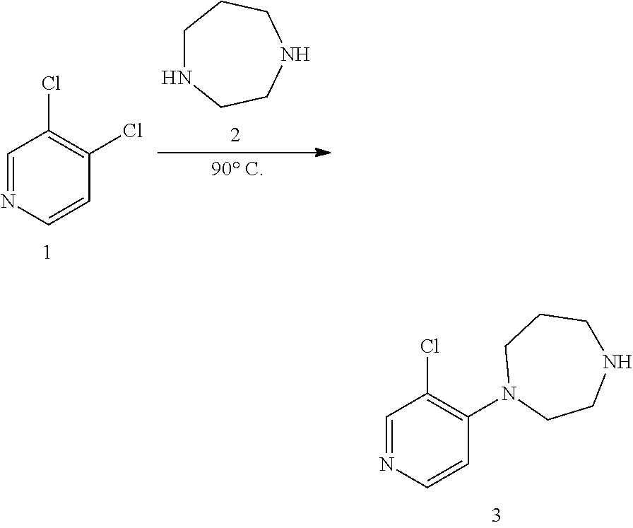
C1NCCNCC1.C1=NC=CC(Cl)=C1Cl.C1=NC=CC(N2CCNCCC2)=C1Cl
